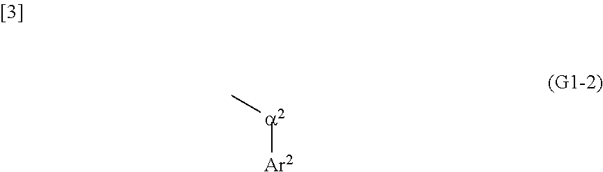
[Ar2][a2]C
